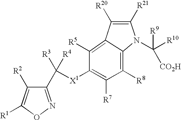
C1(C([X1]C2=C([R7])C([R8])=C3C(=C2[R5])C([R20])=C([R21])N3C([R10])([R9])[CO2H])([R3])[R4])=NOC([R1])=C1[R2]
